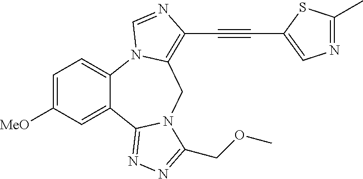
C1=C([MeO])C=C2C(=C1)N1C(=C(C#CC3=CN=C(C)S3)N=C1)CN1C2=NN=C1COC
